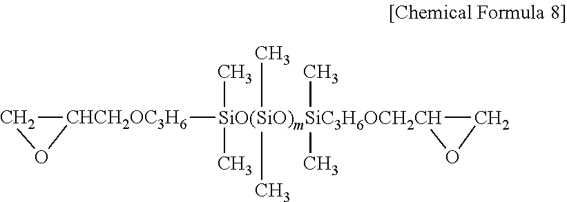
[CHCH2OC3H6]1([SiO(SiO)mSiC3H6OCH2CH]2(C)(C)(C)(C)(C)(C)CO2)CO1
